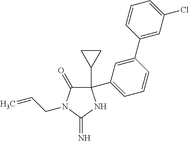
C1(C2CC2)(C2=CC=CC(C3=CC(Cl)=CC=C3)=C2)C(=O)N(CC=C)C(=N)N1
